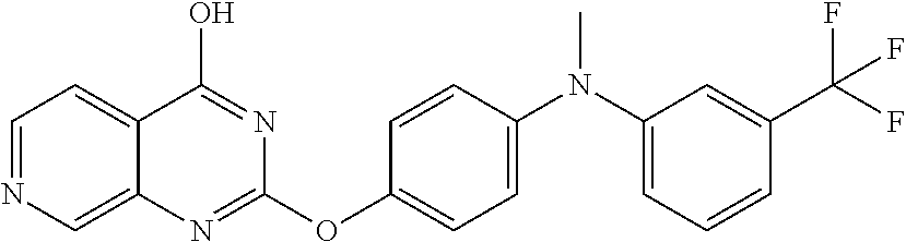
C1=NC=C2C(=C1)C(O)=NC(OC1=CC=C(N(C)C3=CC=CC(C(F)(F)F)=C3)C=C1)=N2
